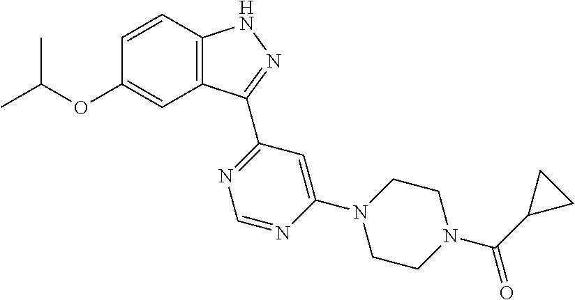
O(C1=CC2=C(C=C1)NN=C2C1=NC=NC(N2CCN(C(C3CC3)=O)CC2)=C1)C(C)C
